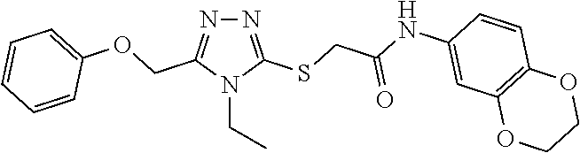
N1=C(SCC(NC2=CC3=C(C=C2)OCCO3)=O)N(CC)C(COC2=CC=CC=C2)=N1
